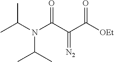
CC(N(C(C(C([OEt])=O)=[N2])=O)C(C)C)C
